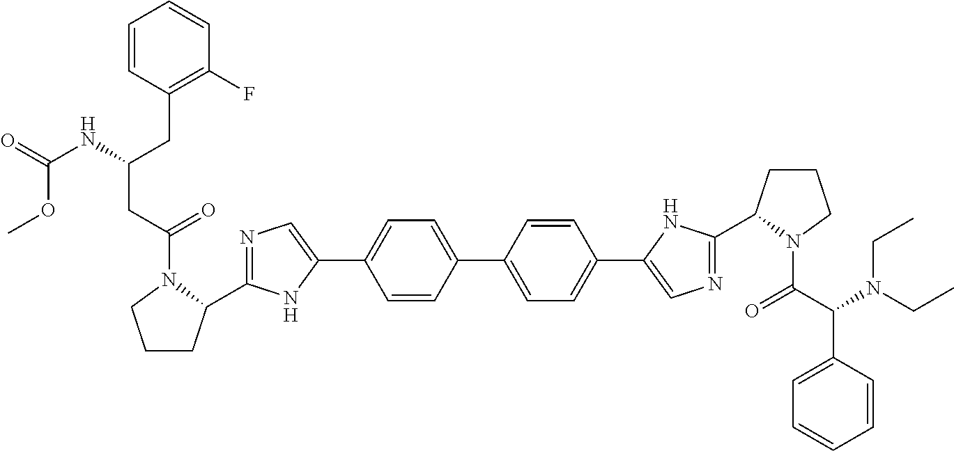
C1=CC(C2=CC=C(C3=CN=C(C4CCCN4C(=O)C(N(CC)CC)C4=CC=CC=C4)N3)C=C2)=CC=C1C1=CN=C(C2CCCN2C(CC(NC(=O)OC)CC2=C(F)C=CC=C2)=O)N1
